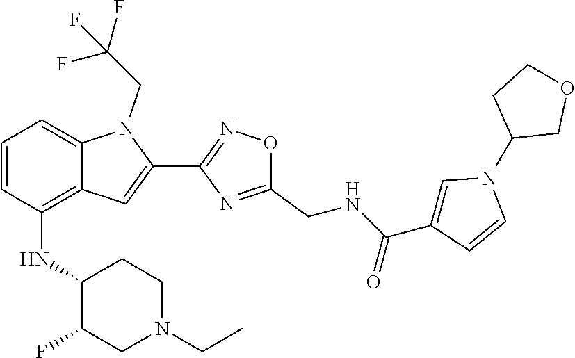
C1=CC(NC2C(F)CN(CC)CC2)=C2C(=C1)N(CC(F)(F)F)C(C1=NOC(CNC(C3=CN(C4COCC4)C=C3)=O)=N1)=C2
